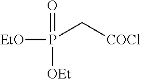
[EtO]P(C[COCl])([OEt])=O
